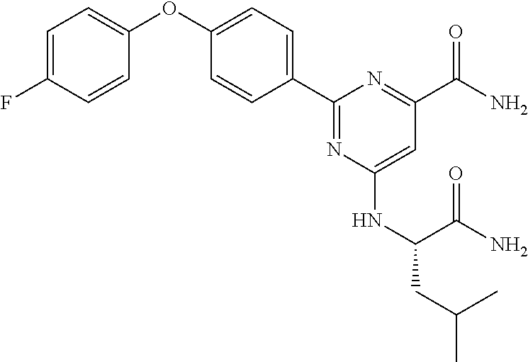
C1(C2=CC=C(OC3=CC=C(F)C=C3)C=C2)=NC(NC(C(=O)N)CC(C)C)=CC(C(=O)N)=N1
